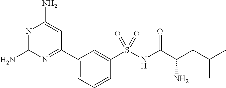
C1(C2=NC(N)=NC(N)=C2)=CC=CC(S(NC(C(CC(C)C)N)=O)(=O)=O)=C1
